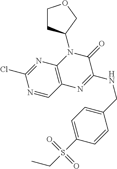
N1=CC2=C(N=C1Cl)N(C1CCOC1)C(=O)C(NCC1=CC=C(S(=O)(=O)CC)C=C1)=N2
